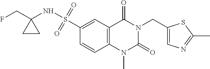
C1=C(CN2C(=O)N(C)C3=C(C2=O)C=C(S(NC2(CF)CC2)(=O)=O)C=C3)SC(C)=N1
